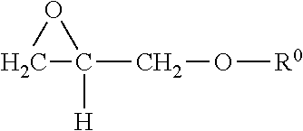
C1C([H])(CO[R0])O1
